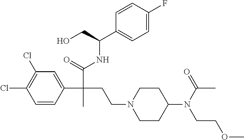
C1=CC(C(C(=O)NC(C2=CC=C(F)C=C2)CO)(CCN2CCC(N(C(=O)C)CCOC)CC2)C)=CC(Cl)=C1Cl
